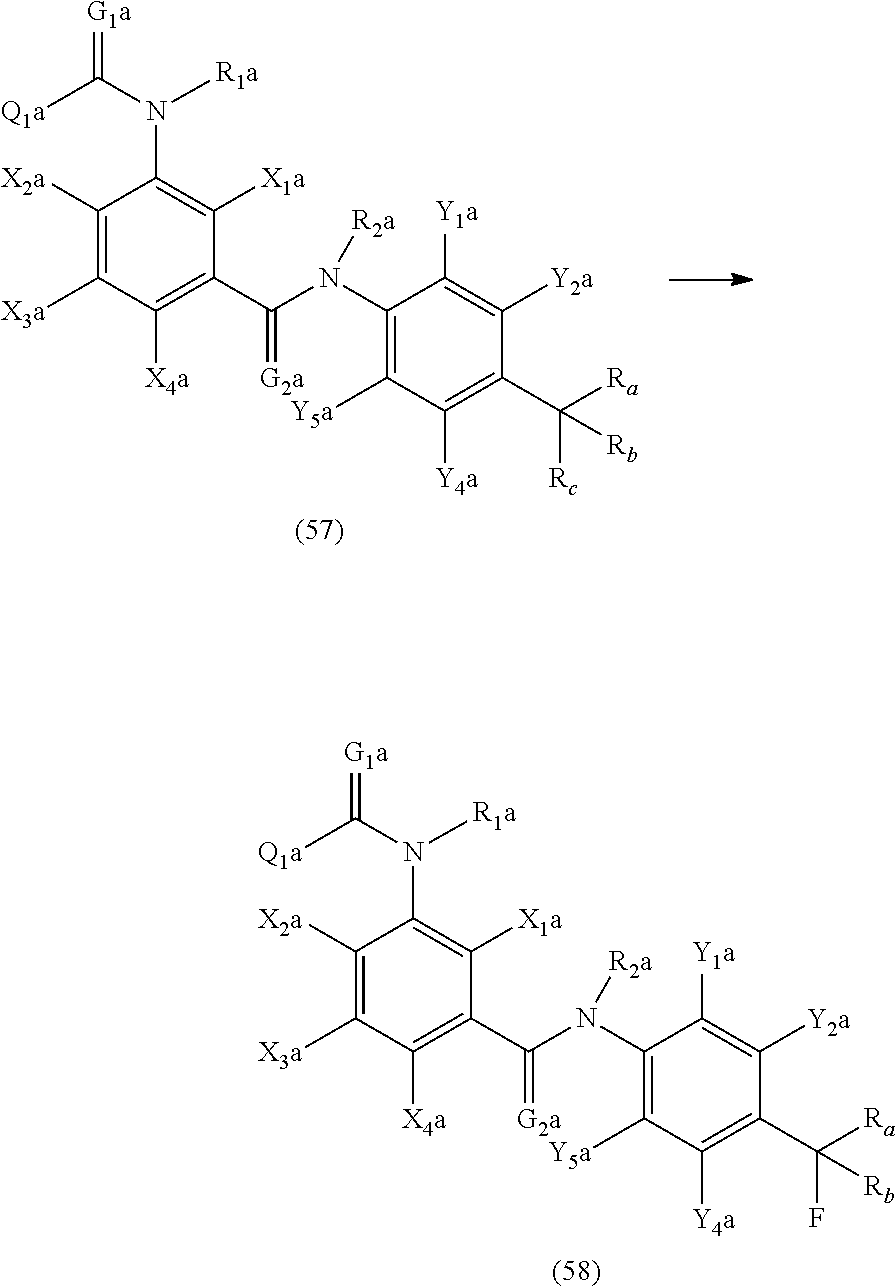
C1([X2a])=C([X3a])C([X4a])=C(C(N(C2=C([Y5a])C([Y4a])=C(C([Ra])([Rc])[Rb])C([Y2a])=C2[Y1a])[R2a])=[G2a])C([X1a])=C1N(C([Q1a])=[G1a])[R1a].C1([X2a])=C([X3a])C([X4a])=C(C(N(C2=C([Y5a])C([Y4a])=C(C([Ra])(F)[Rb])C([Y2a])=C2[Y1a])[R2a])=[G2a])C([X1a])=C1N(C([Q1a])=[G1a])[R1a]
